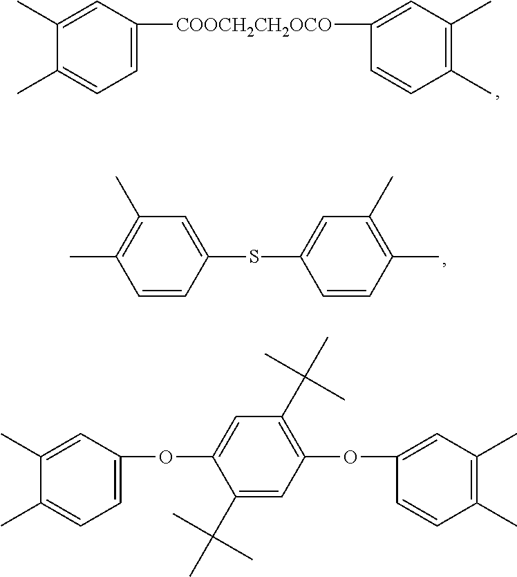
C1=C([COOCH2CH2OCO]C2=CC(C)=C(C)C=C2)C=C(C)C(C)=C1.C1=CC(SC2=CC(C)=C(C)C=C2)=CC(C)=C1C.C1=C(OC2=CC(C(C)(C)C)=C(OC3=CC(C)=C(C)C=C3)C=C2C(C)(C)C)C=C(C)C(C)=C1
